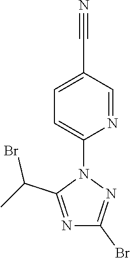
C1(Br)=NN(C2=CC=C(C#N)C=N2)C(C(C)Br)=N1
